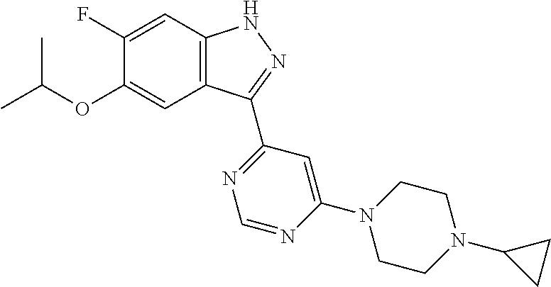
O(C1=CC2=C(C=C1F)NN=C2C1=NC=NC(N2CCN(C3CC3)CC2)=C1)C(C)C
